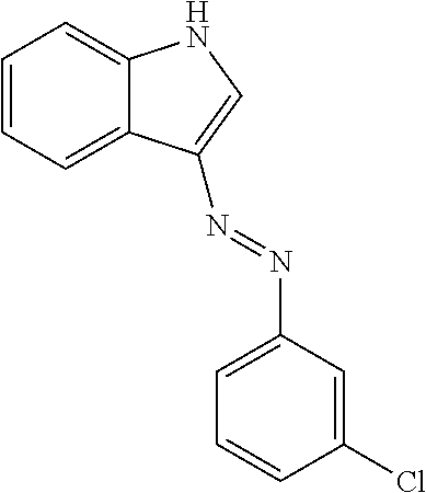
C1=CC=C2C(=C1)NC=C2N=NC1=CC=CC(Cl)=C1
